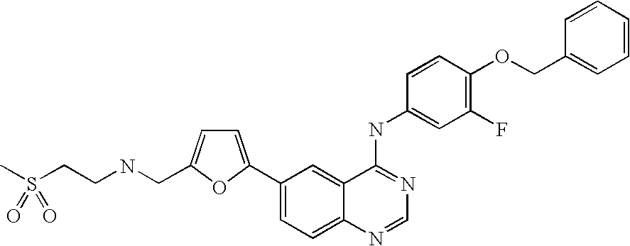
C1=NC2=CC=C(C3=CC=C(CNCCS(C)(=O)=O)O3)C=C2C(NC2=CC(F)=C(OCC3=CC=CC=C3)C=C2)=N1
